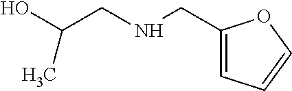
C1(CNCC(C)O)=CC=CO1
